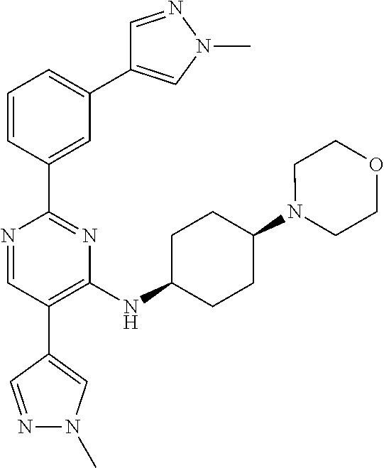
N1=CC(C2=CN(C)N=C2)=C(NC2CCC(N3CCOCC3)CC2)N=C1C1=CC(C2=CN(C)N=C2)=CC=C1
